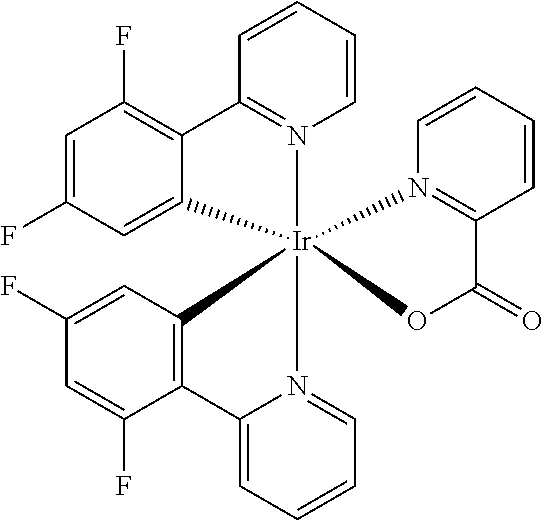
C1=CC=CC2=N1[Ir]13(C4=CC(F)=CC(F)=C24)(N2=C(C=CC=C2)C(=O)O1)N1=CC=CC=C1C1=C3C=C(F)C=C1F
